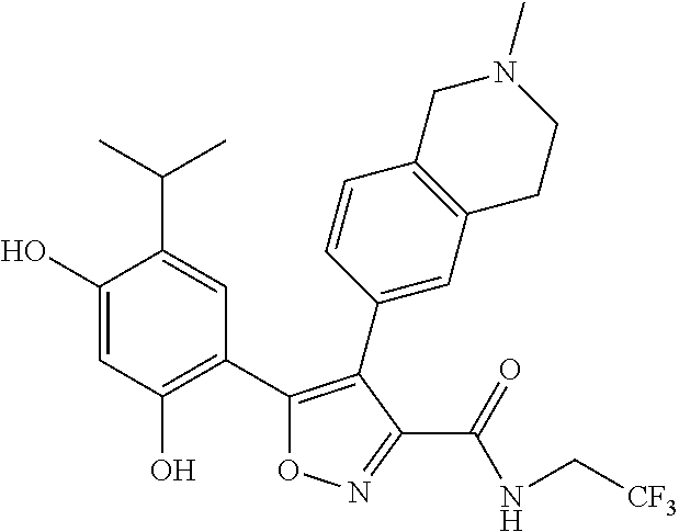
C1(O)=CC(O)=C(C2=C(C3=CC4=C(C=C3)CN(C)CC4)C(C(NC[CF3])=O)=NO2)C=C1C(C)C
